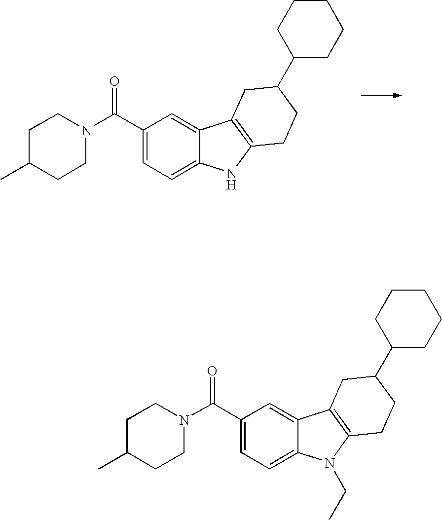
C1(C(N2CCC(C)CC2)=O)=CC=C2C(=C1)C1=C(N2)CCC(C2CCCCC2)C1.C1(C(N2CCC(C)CC2)=O)=CC=C2C(=C1)C1=C(N2CC)CCC(C2CCCCC2)C1
